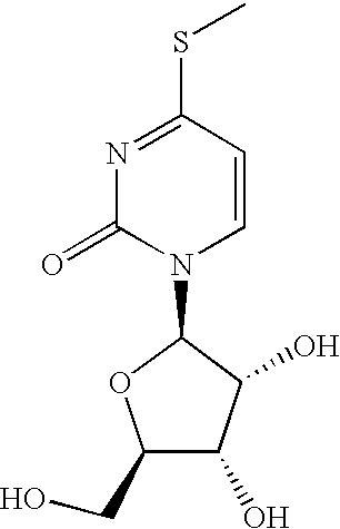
C1(CO)C(O)C(O)C(N2C=CC(SC)=NC2=O)O1
